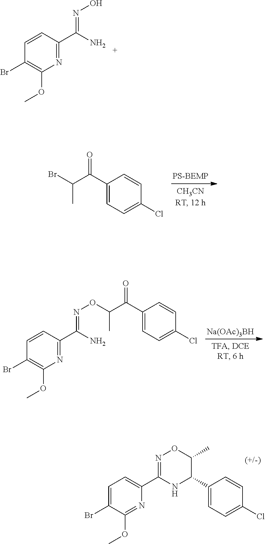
N1=C(C(N)=NO)C=CC(Br)=C1OC.C(C(C1=CC=C(Cl)C=C1)=O)(Br)C.N1=C(C(N)=NOC(C(C2=CC=C(Cl)C=C2)=O)C)C=CC(Br)=C1OC.[Na(OAc)3BH].N1=C(OC)C(Br)=CC=C1C1=NOC(C)C(C2=CC=C(Cl)C=C2)N1
